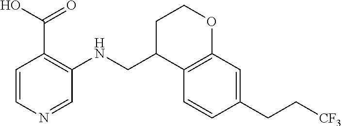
C1=CN=CC(NCC2C3=C(OCC2)C=C(CC[CF3])C=C3)=C1C(=O)O
